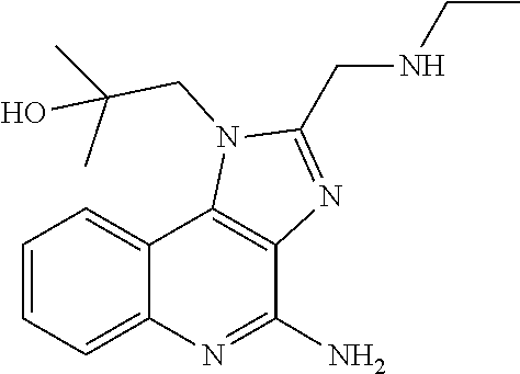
CC(O)(CN1C(CNCC)=NC2=C1C1=CC=CC=C1N=C2N)C
